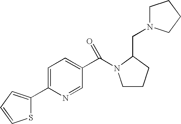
C(N1CCCC1CN1CCCC1)(C1=CC=C(C2=CC=CS2)N=C1)=O
